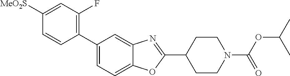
C1([MeO2S])=CC(F)=C(C2=CC=C3C(=C2)N=C(C2CCN(C(OC(C)C)=O)CC2)O3)C=C1
